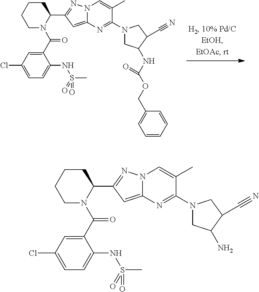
C1(C(N2C(C3=NN4C(=C3)N=C(N3CC(NC(OCC5=CC=CC=C5)=O)C(C#N)C3)C(C)=C4)CCCC2)=O)=CC(Cl)=CC=C1NS(C)(=O)=O.C1(C(N2C(C3=NN4C(=C3)N=C(N3CC(N)C(C#N)C3)C(C)=C4)CCCC2)=O)=CC(Cl)=CC=C1NS(C)(=O)=O
